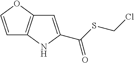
C1=C(C(SCCl)=O)NC2=C1OC=C2
